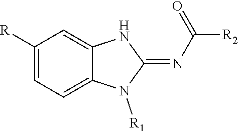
C1([R])=CC=C2C(=C1)NC(=NC([R2])=O)N2[R1]
